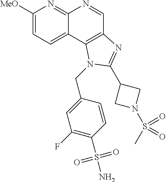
C1([MeO])=CC=C2C(=N1)N=CC1=C2N(CC2=CC(F)=C(S(N)(=O)=O)C=C2)C(C2CN(S(=O)(=O)C)C2)=N1
